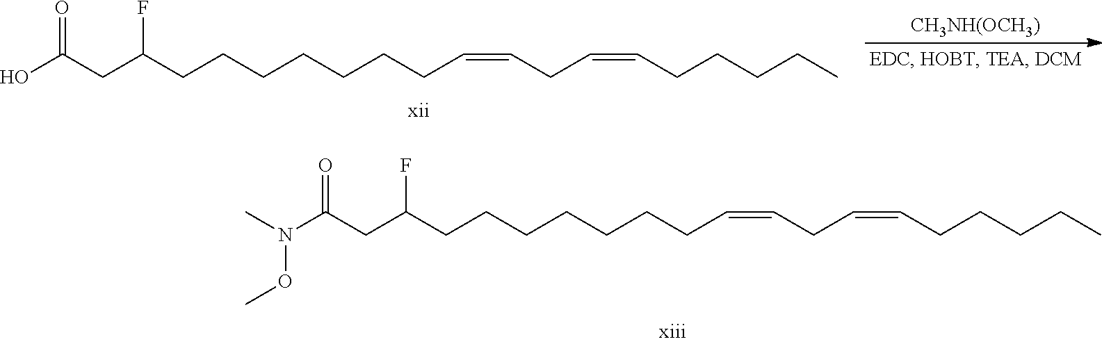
C(C(CCCCCCCC=CCC=CCCCCC)F)C(O)=O.[CH3NH(OCH3)].C(C(CCCCCCCC=CCC=CCCCCC)F)C(N(C)OC)=O
